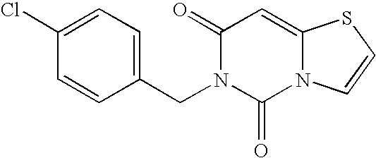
C1(=O)N(CC2=CC=C(Cl)C=C2)C(=O)N2C(=C1)SC=C2
